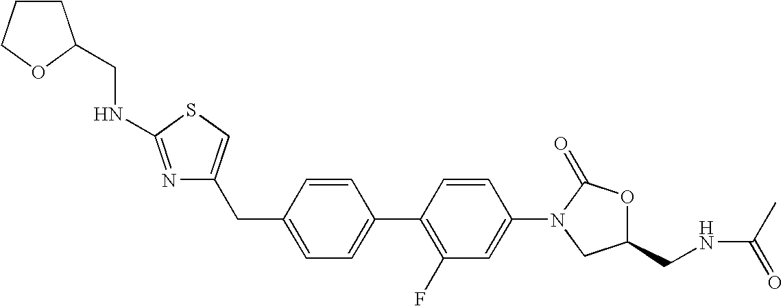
C1(CC2=CSC(NCC3OCCC3)=N2)=CC=C(C2=C(F)C=C(N3CC(CNC(C)=O)OC3=O)C=C2)C=C1
